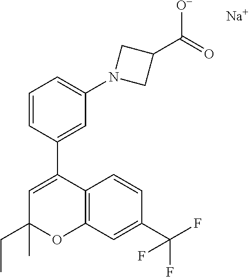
C1(CC)(C)C=C(C2=CC(N3CC(C(=O)[O-])C3)=CC=C2)C2=C(O1)C=C(C(F)(F)F)C=C2.[Na]
